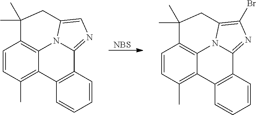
C1=CC(C)=C2C3=C1C(C)(C)CC1=C(Br)N=C(C4=C2C=CC=C4)N31.[NBS].C1=CC(C)=C2C3=C1C(C)(C)CC1=CN=C(C4=C2C=CC=C4)N31
